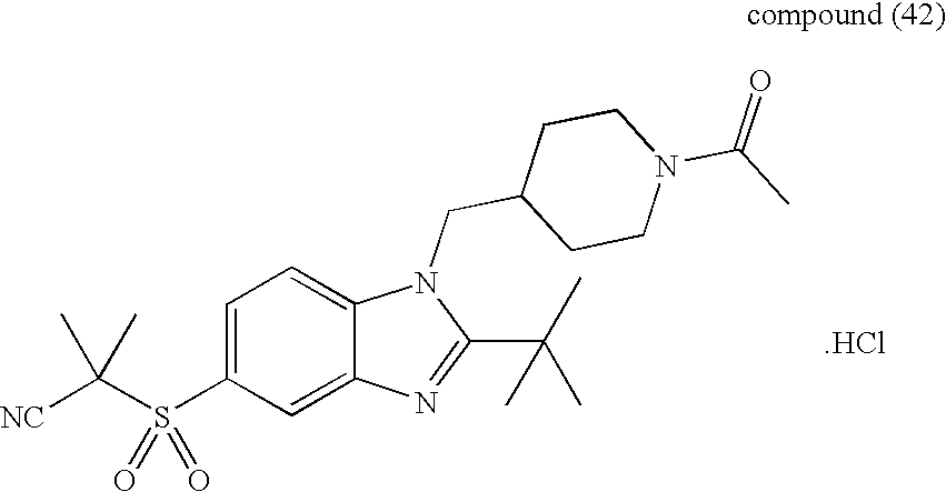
[NC]C(S(C1=CC=C2C(=C1)N=C(C(C)(C)C)N2CC1CCN(C(C)=O)CC1)(=O)=O)(C)C.[.HCl]
